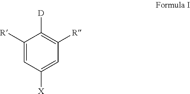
C1([R])=CC([X])=CC([R])=C1[D]
